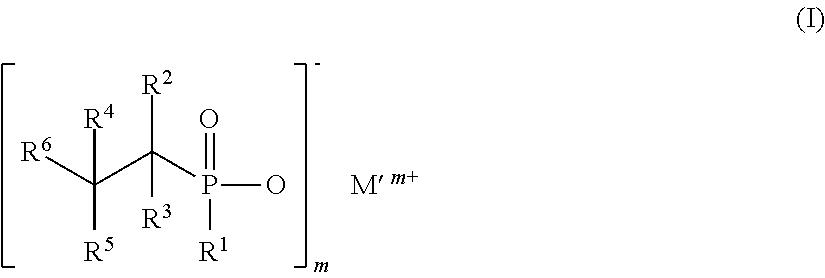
[M m+].[R6]C(C(P(O)(=O)[R1])([R3])[R2])([R5])[R4]
